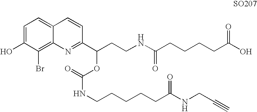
OC1=CC=C2C(=C1Br)N=C(C(CCNC(CCCCC(O)=O)=O)OC(=O)NCCCCCC(NCC#C)=O)C=C2
